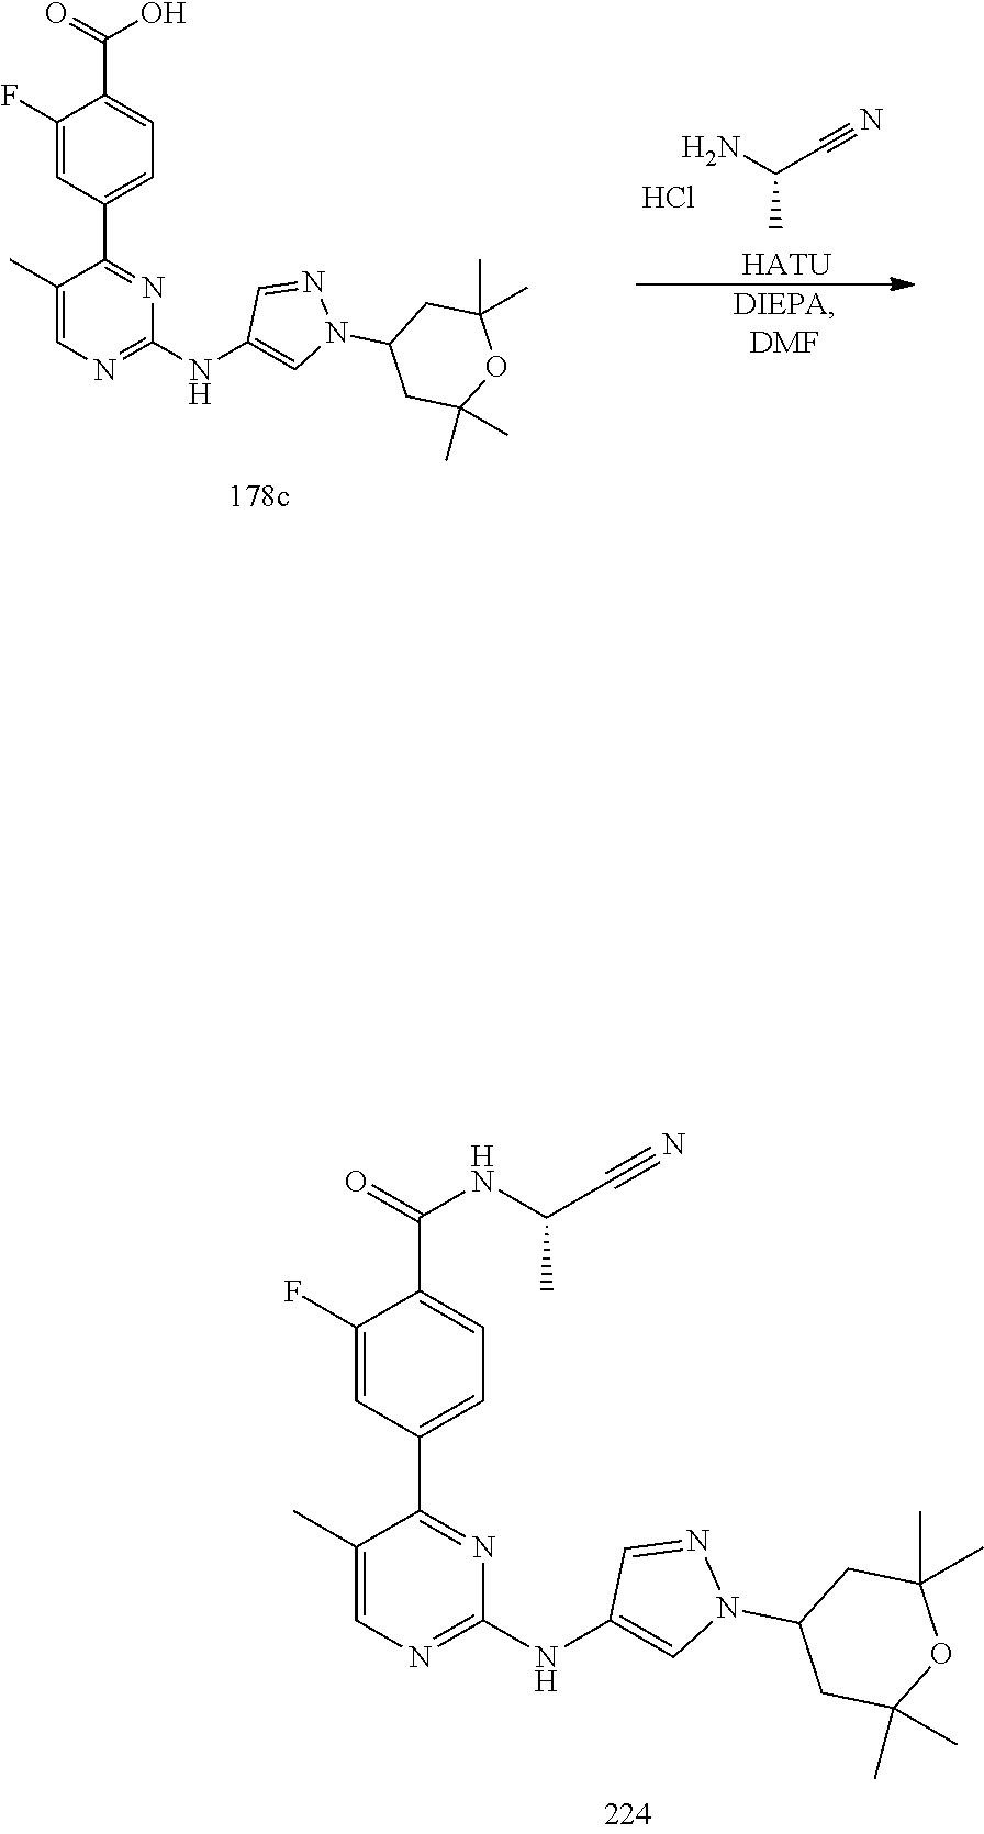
C1(F)=CC(C2=NC(NC3=CN(C4CC(C)(C)OC(C)(C)C4)N=C3)=NC=C2C)=CC=C1C(=O)NC(C#N)C.C1(F)=CC(C2=NC(NC3=CN(C4CC(C)(C)OC(C)(C)C4)N=C3)=NC=C2C)=CC=C1C(=O)O.NC(C#N)C.Cl.[HATU]
